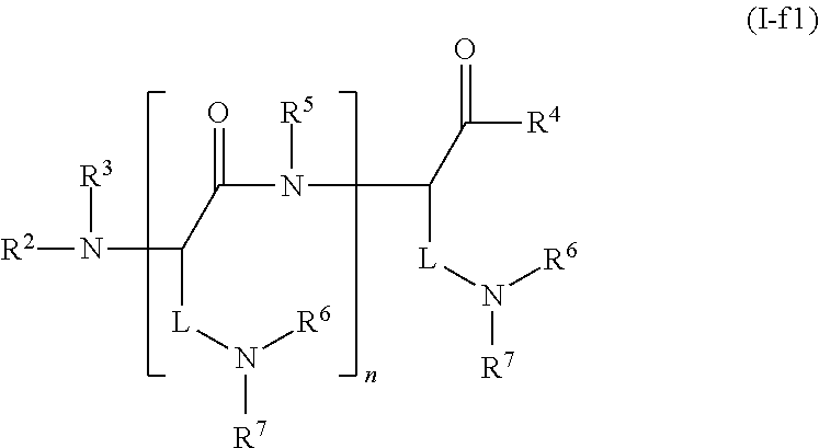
[R2]N(C(C(N([R5])C(C([R4])=O)[L]N([R7])[R6])=O)[L]N([R7])[R6])[R3]
